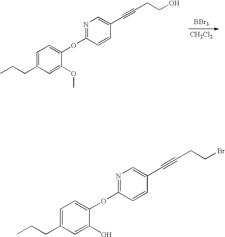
[BBr3].[CH2Cl2].C1=C(CCC)C=C(OC)C(OC2=NC=C(C#CCCO)C=C2)=C1.C1=C(CCC)C=C(O)C(OC2=NC=C(C#CCCBr)C=C2)=C1
